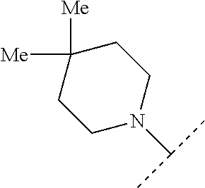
C1([Me])([Me])CCN(C(C)C)CC1
